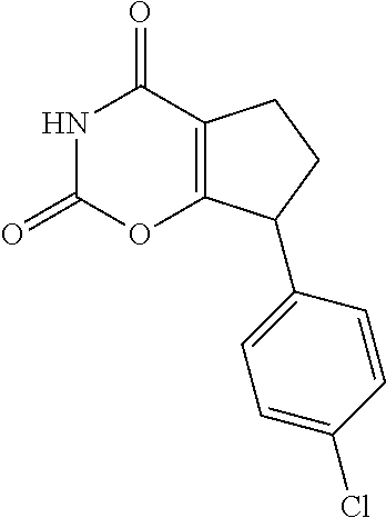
N1C(=O)OC2=C(C1=O)CCC2C1=CC=C(Cl)C=C1
